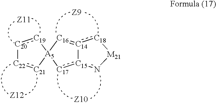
[C14]12:[C18][M21]n[C15]1:[C17][A5]1([C16]:2)[C19]:[C20][C22]:[C21]1
